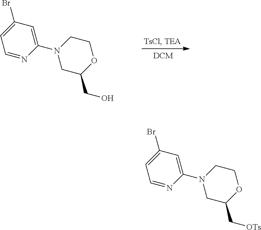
C1C(CO)OCCN1C1=CC(Br)=CC=N1.C1C(C[OTs])OCCN1C1=CC(Br)=CC=N1
